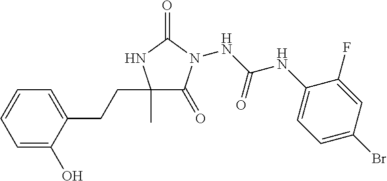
C1(C)(CCC2=CC=CC=C2O)C(=O)N(NC(NC2=CC=C(Br)C=C2F)=O)C(=O)N1
